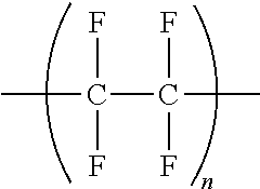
CC(C(C)(F)F)(F)F
